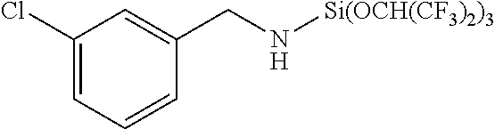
C1(Cl)=CC=CC(CN[Si(OCH(CF3)2)3])=C1
